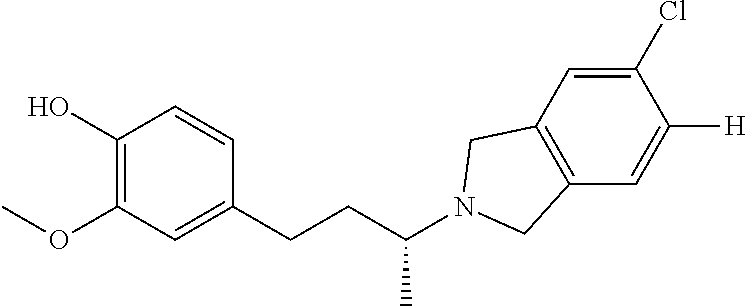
C1(O)=C(OC)C=C(CCC(N2CC3=C(C2)C=C(Cl)C([H])=C3)C)C=C1
